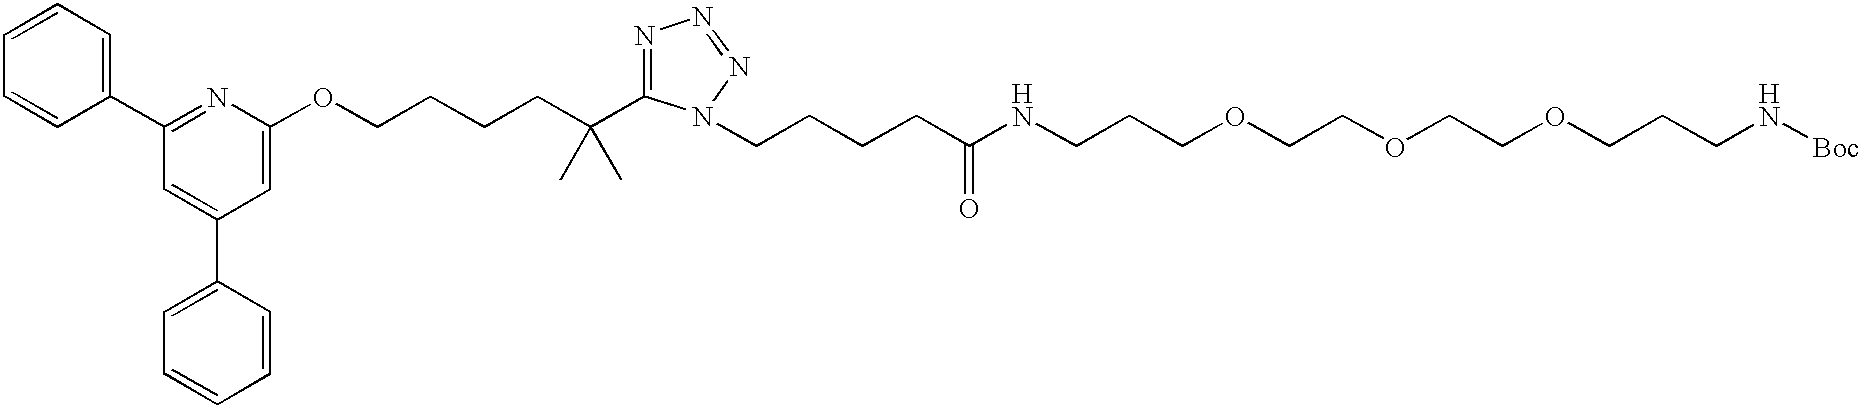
C1=CC=CC(C2=NC(OCCCCC(C)(C)C3=NN=NN3CCCCC(NCCCOCCOCCOCCCN[Boc])=O)=CC(C3=CC=CC=C3)=C2)=C1
